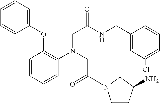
C1=CC=CC(N(CC(=O)N2CCC(N)C2)CC(NCC2=CC(Cl)=CC=C2)=O)=C1OC1=CC=CC=C1
